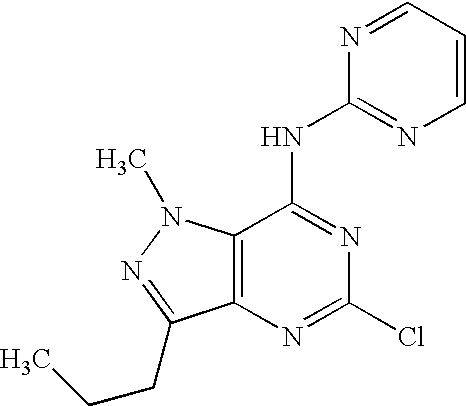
C12=C(N=C(Cl)N=C1NC1=NC=CC=N1)C(CCC)=NN2C
